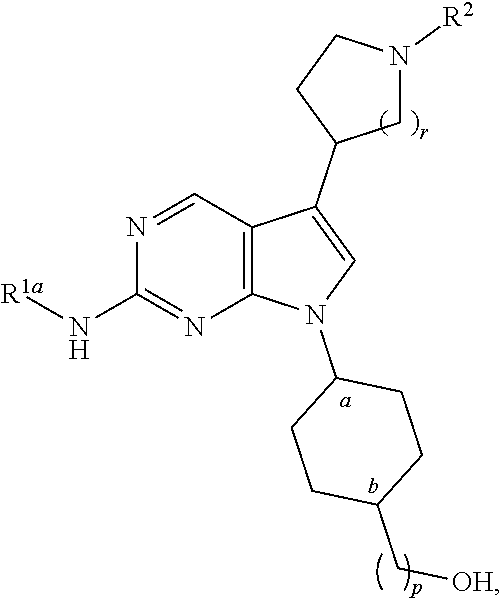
C12=C(C=NC(N[R1a])=N1)C(C1CN([R2])CC1)=CN2C1CCC(C[OH])CC1
